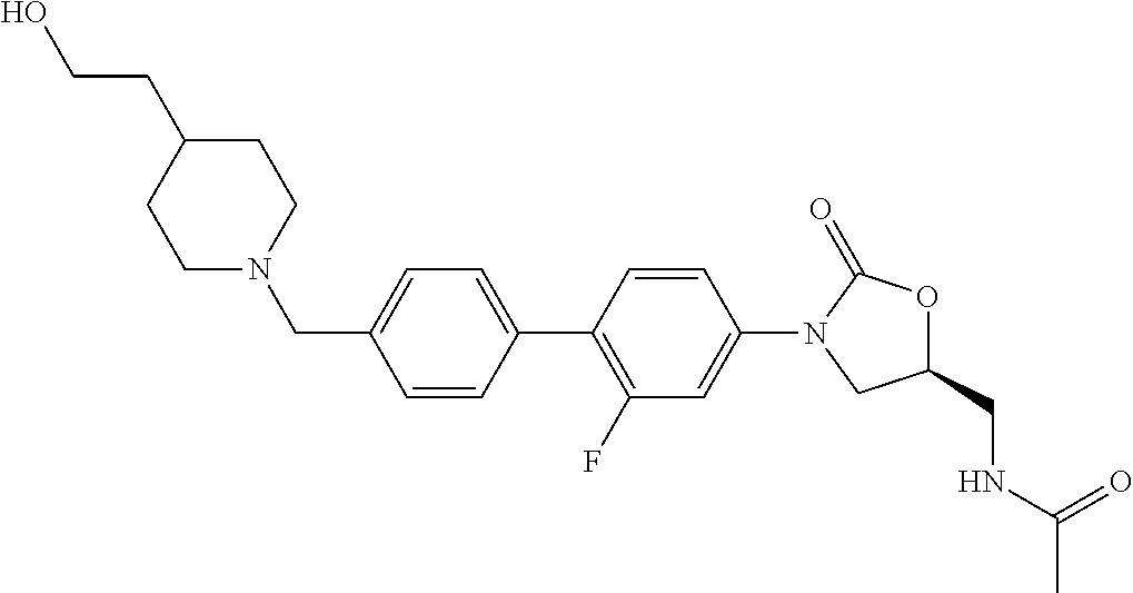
C1(CN2CCC(CCO)CC2)=CC=C(C2=C(F)C=C(N3CC(CNC(C)=O)OC3=O)C=C2)C=C1
